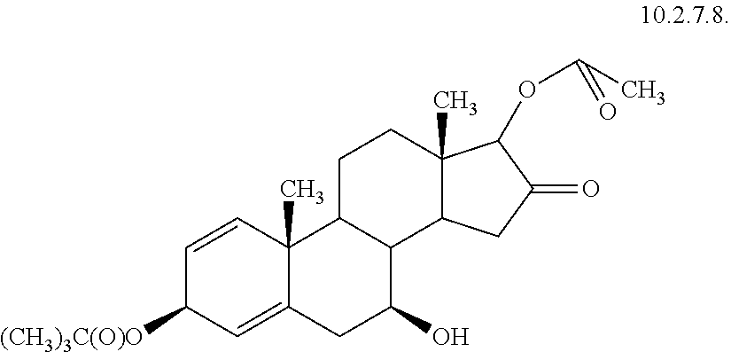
C1=CC2(C)C(=CC1[(CH3)3C(O)O])CC(O)C1C2CCC2(C)C1CC(=O)C2OC(C)=O
